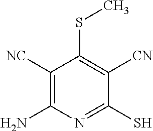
C1([NC])=C(N)N=C(S)C([CN])=C1SC
